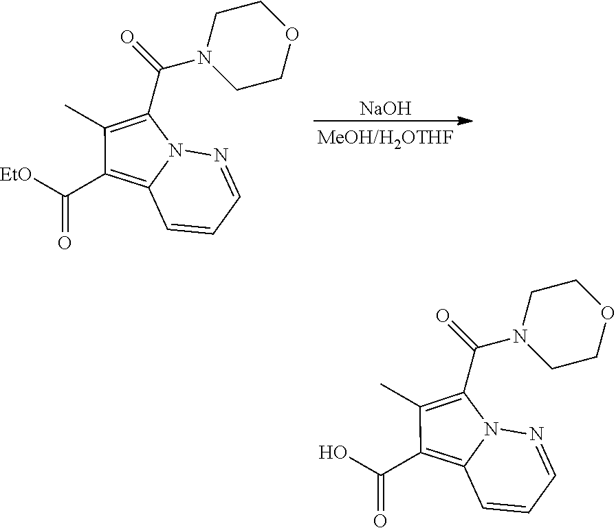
[NaOH].C(=O)(C1=C2N(N=CC=C2)C(C(=O)N2CCOCC2)=C1C)[EtO].C(=O)(C1=C2N(N=CC=C2)C(C(=O)N2CCOCC2)=C1C)O
